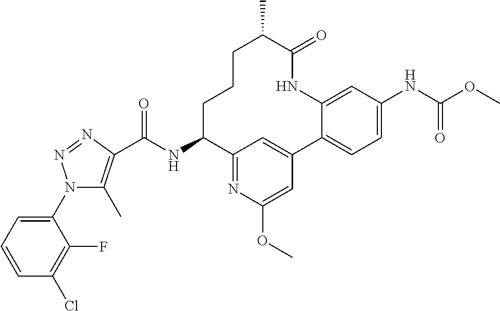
C(NC1CCCC(C)C(=O)NC2=CC([H N]C(OC)=O)=CC=C2C2=CC1=NC(OC)=C2)(=O)C1=C(C)N(C2=CC=CC(Cl)=C2F)N=N1
